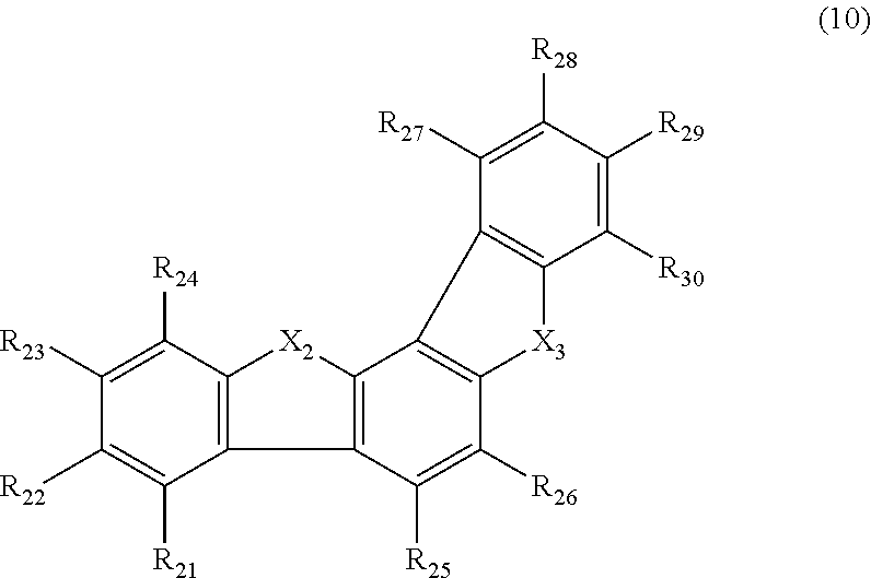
C12=C(C([R24])=C([R23])C([R22])=C1[R21])[X2]C1=C2C([R25])=C([R26])C2=C1C1=C(C([R30])=C([R29])C([R28])=C1[R27])[X3]2
